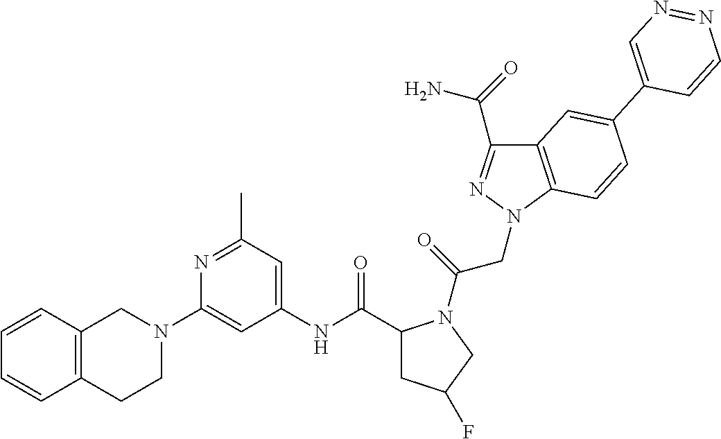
C1(NC(=O)C2CC(F)CN2C(CN2N=C(C(N)=O)C3=C2C=CC(C2=CN=NC=C2)=C3)=O)=CC(C)=NC(N2CC3=C(CC2)C=CC=C3)=C1
